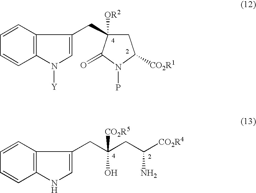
C1=CC=CC2=C1N([Y])C=C2CC1([OR2])CC([CO2R1])N(P)C1=O.C1=CC=CC2=C1NC=C2CC([CO2R5])(CC([CO2R4])N)O
